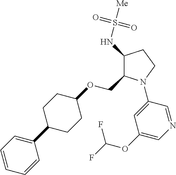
C1(NS([Me])(=O)=O)C(COC2CCC(C3=CC=CC=C3)CC2)N(C2=CC(OC(F)F)=CN=C2)CC1
